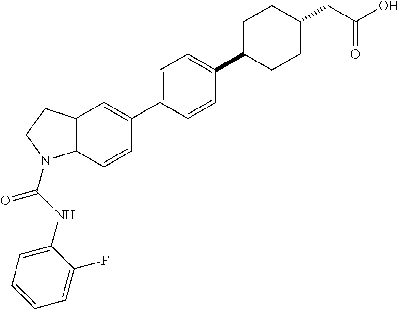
C12=C(C=C(C3=CC=C(C4CCC(CC(O)=O)CC4)C=C3)C=C1)CCN2C(NC1=CC=CC=C1F)=O
